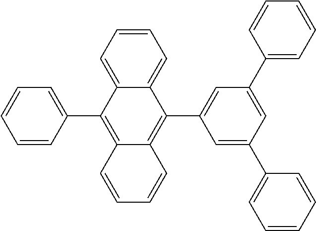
C1=CC=C(C2=C3C(=C(C4=CC(C5=CC=CC=C5)=CC(C5=CC=CC=C5)=C4)C4=CC=CC=C24)C=CC=C3)C=C1
